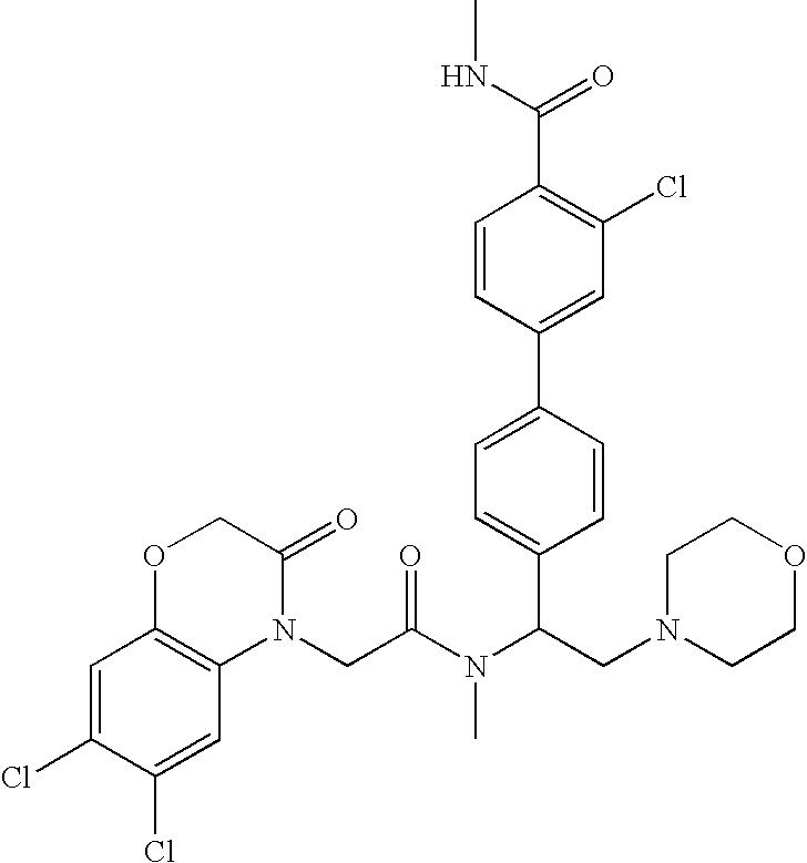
C1=C(Cl)C(Cl)=CC2=C1OCC(=O)N2CC(N(C(CN1CCOCC1)C1=CC=C(C2=CC(Cl)=C(C(NC)=O)C=C2)C=C1)C)=O
